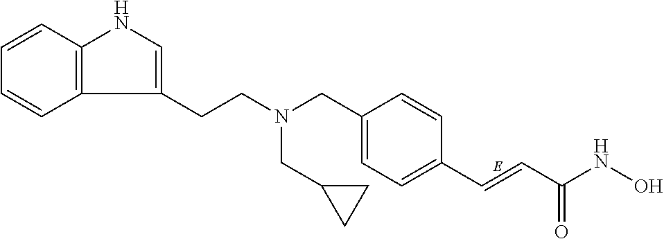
C12=C(C=CC=C1)NC=C2CCN(CC1=CC=C(C=CC(NO)=O)C=C1)CC1CC1
